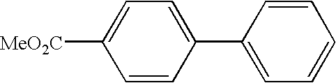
C1=CC(C2=CC=CC=C2)=CC=C1[MeO2C]
